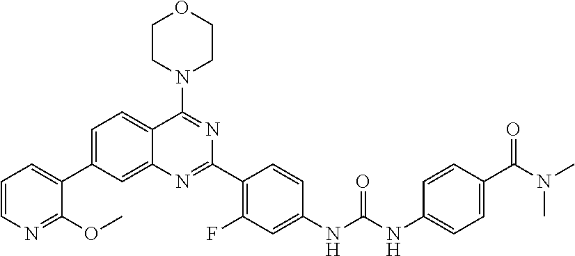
C1=C(C2=CC=CN=C2OC)C=C2C(=C1)C(N1CCOCC1)=NC(C1=C(F)C=C(NC(NC3=CC=C(C(N(C)C)=O)C=C3)=O)C=C1)=N2
